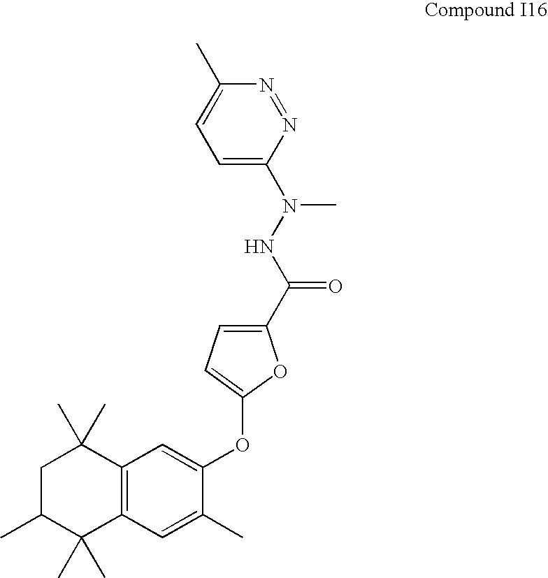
C12=C(C=C(C)C(OC3=CC=C(C(NN(C)C4=CC=C(C)N=N4)=O)O3)=C1)C(C)(C)C(C)CC2(C)C
